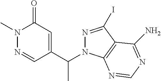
C1=NN(C)C(=O)C=C1C(N1N=C(I)C2=C1N=CN=C2N)C
